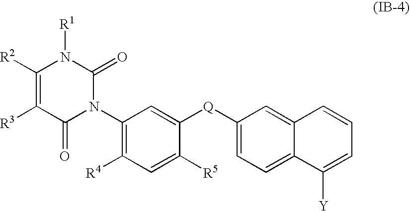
C1(N2C(=O)N([R1])C([R2])=C([R3])C2=O)=C([R4])C=C([R5])C([Q]C2=CC=C3C(=C2)C=CC=C3[Y])=C1
